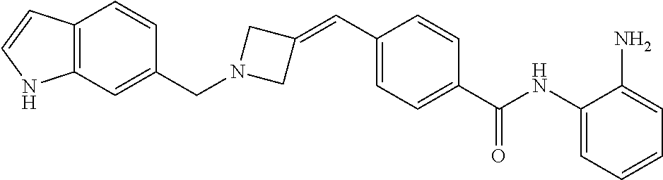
C1(C(NC2=CC=CC=C2N)=O)=CC=C(C=C2CN(CC3=CC4=C(C=C3)C=CN4)C2)C=C1
